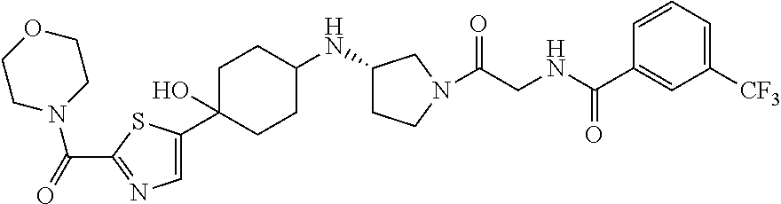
C1=CC=C([CF3])C=C1C(NCC(=O)N1CCC(NC2CCC(C3=CN=C(C(N4CCOCC4)=O)S3)(O)CC2)C1)=O
